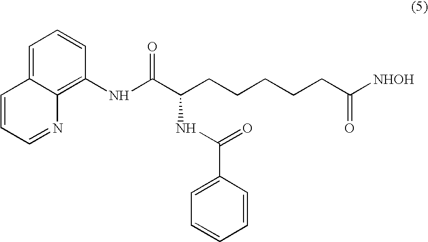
C1=C2C(=C(NC(C(CCCCCC([NHOH])=O)NC(C3=CC=CC=C3)=O)=O)C=C1)N=CC=C2
